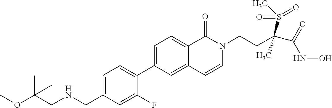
C1=C(CNCC(OC)(C)C)C=C(F)C(C2=CC=C3C(=C2)C=CN(CCC(C(=O)NO)(S(C)(=O)=O)C)C3=O)=C1
